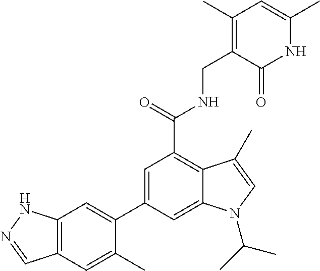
C1(C2=CC(C(NCC3=C(C)C=C(C)NC3=O)=O)=C3C(=C2)N(C(C)C)C=C3C)=CC2=C(C=C1C)C=NN2
